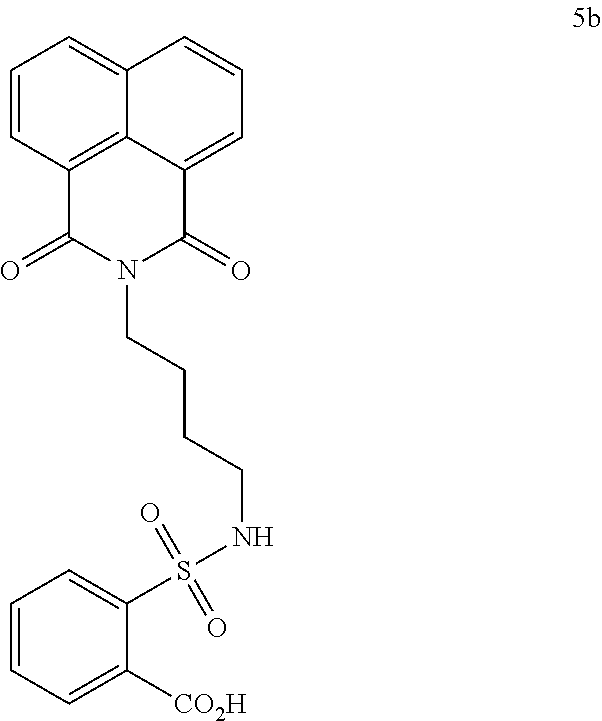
C1=CC2=C3C(=C1)C=CC=C3C(=O)N(CCCCNS(C1=CC=CC=C1[CO2H])(=O)=O)C2=O
